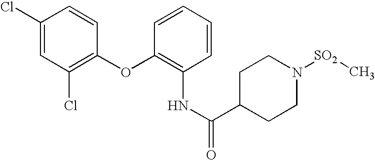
N(C1=C(OC2=C(Cl)C=C(Cl)C=C2)C=CC=C1)C(=O)C1CCN([SO2]C)CC1
